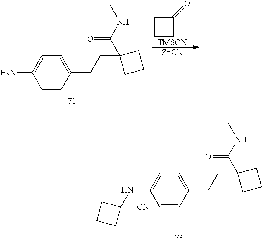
C1=CC(N)=CC=C1CCC1(C(NC)=O)CCC1.C1CC(=O)C1.[TMSCN].[ZnCl2].C1=CC(NC2([CN])CCC2)=CC=C1CCC1(C(NC)=O)CCC1
